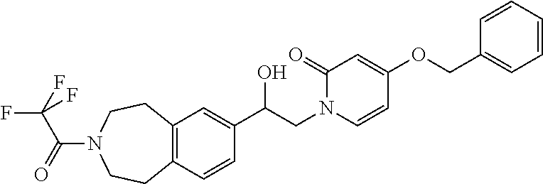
C12=C(C=C(C(CN3C=CC(OCC4=CC=CC=C4)=CC3=O)O)C=C1)CCN(C(=O)C(F)(F)F)CC2
